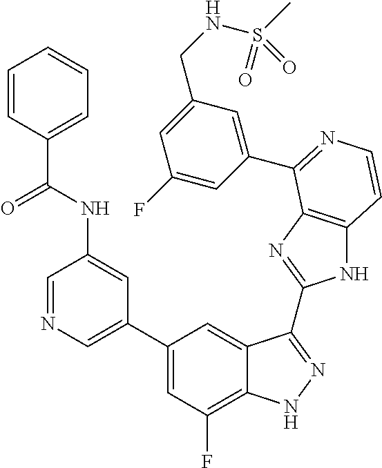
C1=C(C2=CC(F)=C3C(=C2)C(C2=NC4=C(N2)C=CN=C4C2=CC(CNS(C)(=O)=O)=CC(F)=C2)=NN3)C=C(NC(=O)C2=CC=CC=C2)C=N1
